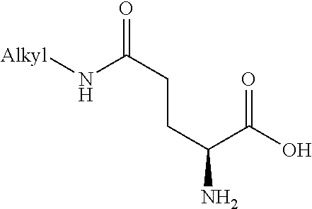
C(C(C(O)=O)N)CC(=O)N[Alkyl]
